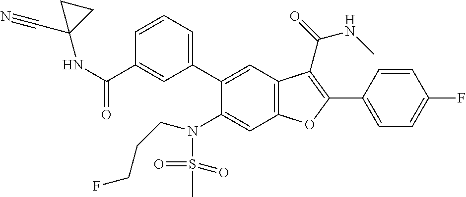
C1=CC(C2=C(C(=O)NC)C3=C(C=C(N(S(C)(=O)=O)CCCF)C(C4=CC=CC(C(NC5(C#N)CC5)=O)=C4)=C3)O2)=CC=C1F
